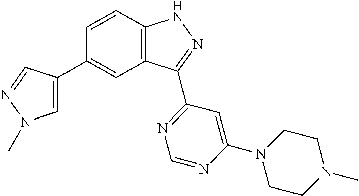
C1=C(C2=CC3=C(C=C2)NN=C3C2=NC=NC(N3CCN(C)CC3)=C2)C=NN1C
